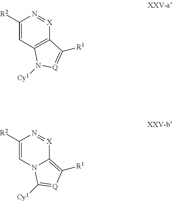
C1([R2])=CC2=C([X]=N1)C([R1])=[Q]N2[Cy1].C1([R2])=CN2C(=C([R1])[Q]=C2[Cy1])[X]=N1
